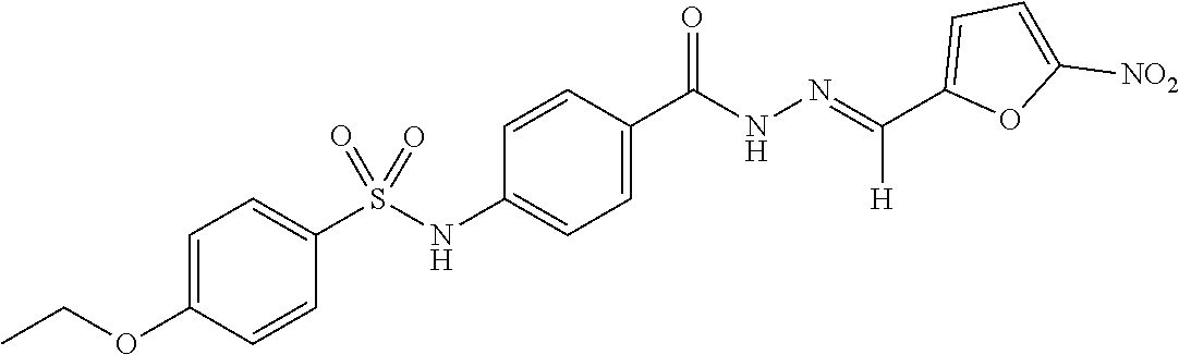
C1=C([NO2])OC(C(=NNC(C2=CC=C(NS(=O)(=O)C3=CC=C(OCC)C=C3)C=C2)=O)[H])=C1
